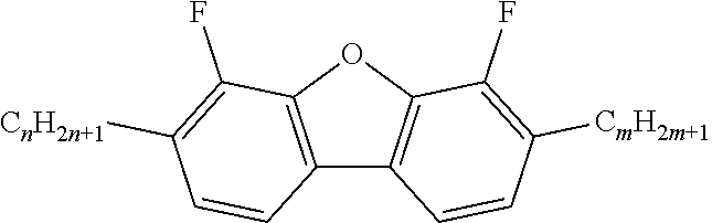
C12=C(OC3=C1C=CC([CmH2m+1])=C3F)C(F)=C([CnH2n+1])C=C2
